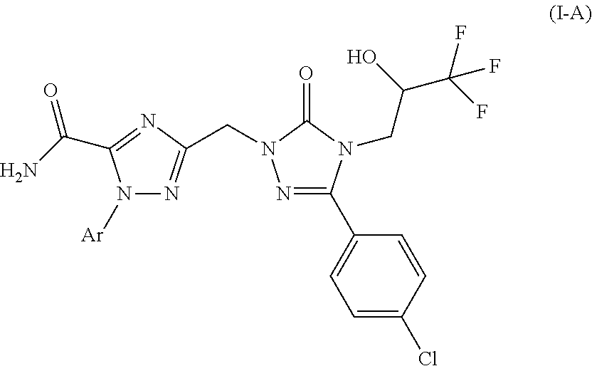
N1=C(C2=CC=C(Cl)C=C2)N(CC(C(F)(F)F)O)C(=O)N1CC1=NN([Ar])C(C(N)=O)=N1
